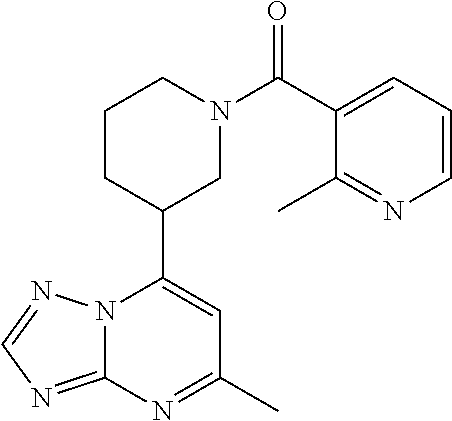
N12C(=NC=N1)N=C(C)C=C2C1CN(C(=O)C2=CC=CN=C2C)CCC1
